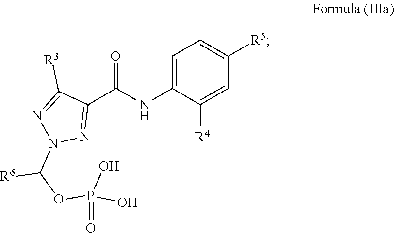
C1=C(NC(C2=NN(C(OP(O)(=O)O)[R6])N=C2[R3])=O)C([R4])=CC([R5])=C1
